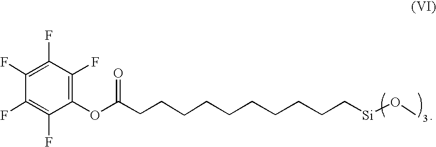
C1(F)=C(OC(CCCCCCCCCC[Si]OC)=O)C(F)=C(F)C(F)=C1F
